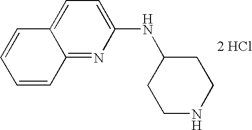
C12=NC(NC3CCNCC3)=CC=C1C=CC=C2.[2 HCl]
